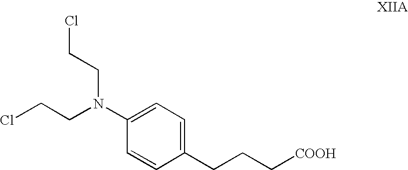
C1(N(CCCl)CCCl)=CC=C(CCC[COOH])C=C1
